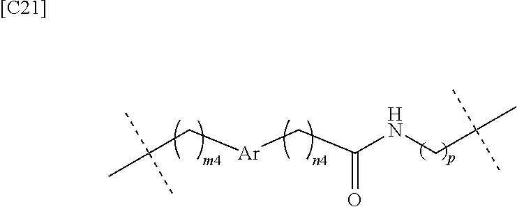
[Ar](CC(NCC(C)(C)C)=O)CC(C)(C)C.[[C21]]
